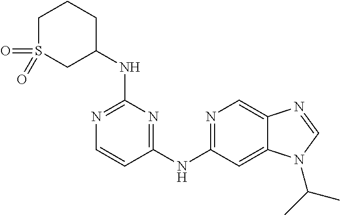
C1=CC(NC2=NC=C3C(=C2)N(C(C)C)C=N3)=NC(NC2CCCS(=O)(=O)C2)=N1
